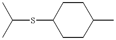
C(SC1CCC(C)CC1)(C)C
